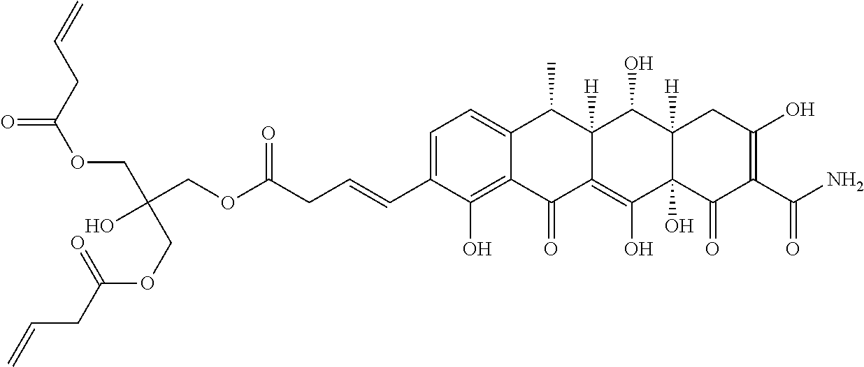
C1=C(C=CCC(OCC(O)(COC(=O)CC=C)COC(CC=C)=O)=O)C(O)=C2C(=C1)C(C)C1([H])C(=C(O)C3(O)C([H])(C1O)CC(O)=C(C(N)=O)C3=O)C2=O
